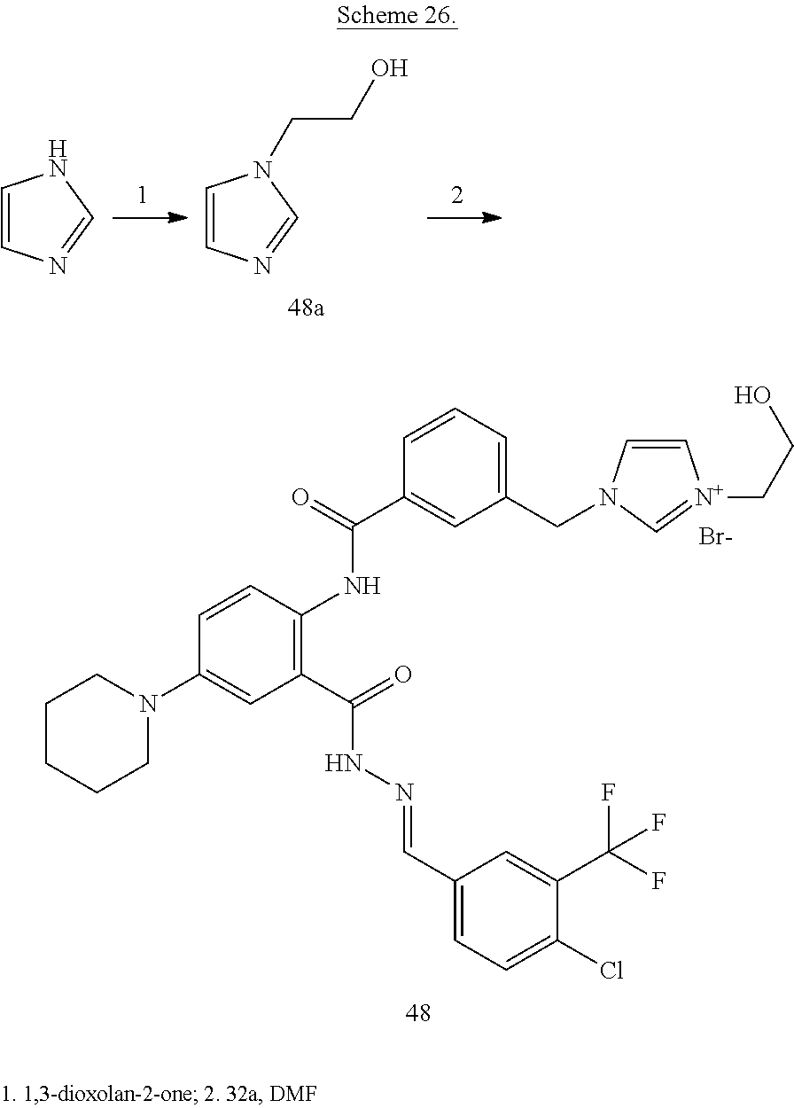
C1=CN=CN1.C1=CN=CN1CCO.C1(CN2C=C[N+](CCO)=C2)=CC=CC(C(=O)NC2=C(C(=O)NN=CC3=CC=C(Cl)C(C(F)(F)F)=C3)C=C(N3CCCCC3)C=C2)=C1.[Br-]
